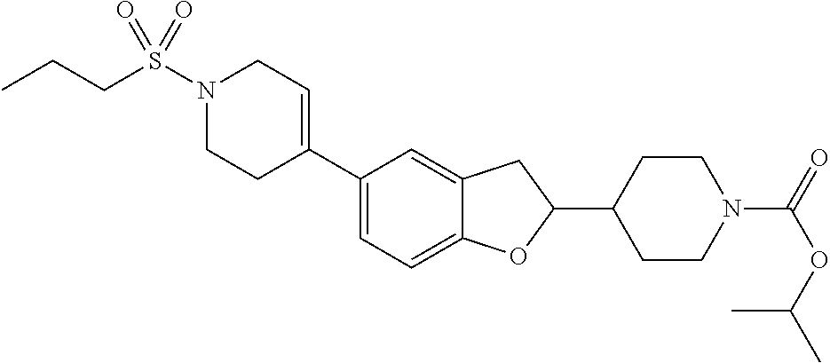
N1(S(CCC)(=O)=O)CCC(C2=CC=C3C(=C2)CC(C2CCN(C(=O)OC(C)C)CC2)O3)=CC1
